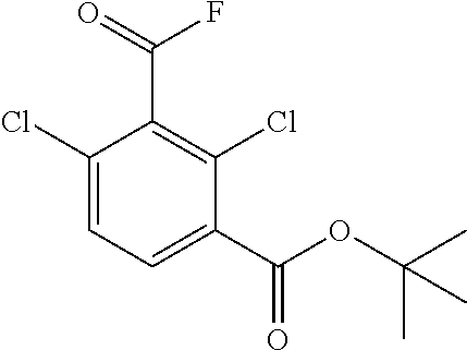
C1(Cl)=CC=C(C(OC(C)(C)C)=O)C(Cl)=C1C(F)=O
